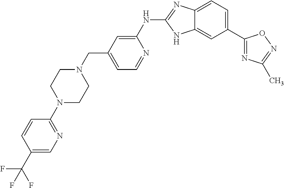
C12=CC=C(C3=NC(C)=NO3)C=C1NC(NC1=CC(CN3CCN(C4=NC=C(C(F)(F)F)C=C4)CC3)=CC=N1)=N2
